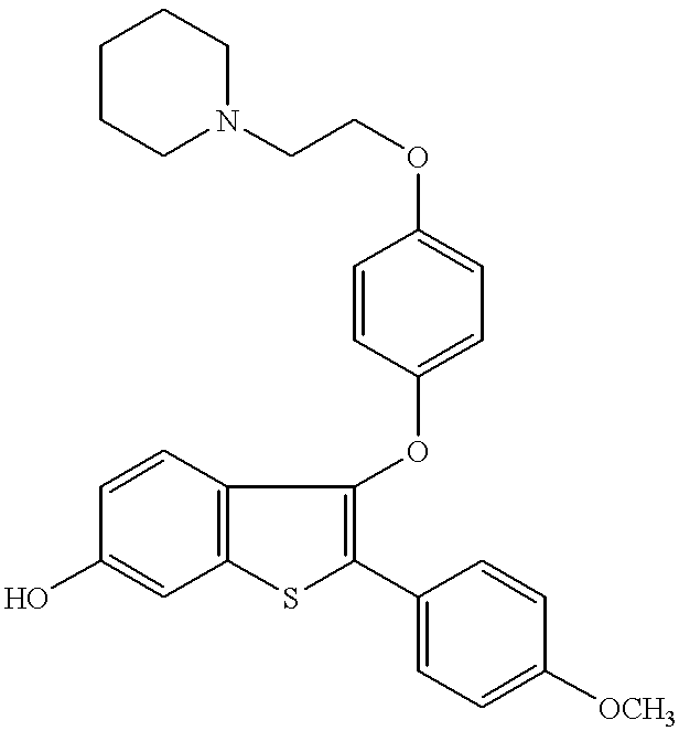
C1=CC2=C(C=C1O)SC(C1=CC=C([OCH3])C=C1)=C2OC1=CC=C(OCCN2CCCCC2)C=C1
